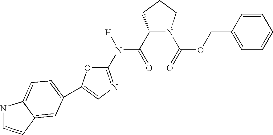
C1(C(=O)N(C2=NC=C(C3=CC=C4NC=CC4=C3)O2)[H])N(C(=O)OCC2=CC=CC=C2)CCC1
